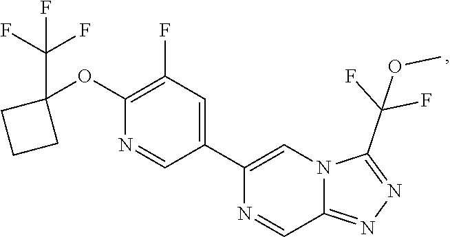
C1(OC2(C(F)(F)F)CCC2)=C(F)C=C(C2=CN3C(=NN=C3C(F)(F)OC)C=N2)C=N1
